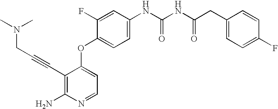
C1(C#CCN(C)C)=C(N)N=CC=C1OC1=CC=C(NC(NC(CC2=CC=C(F)C=C2)=O)=O)C=C1F
